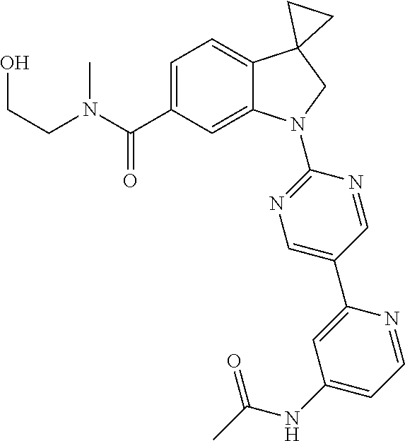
N(C(C1=CC=C2C(=C1)N(C1=NC=C(C3=CC(NC(C)=O)=CC=N3)C=N1)CC21CC1)=O)(CCO)C
